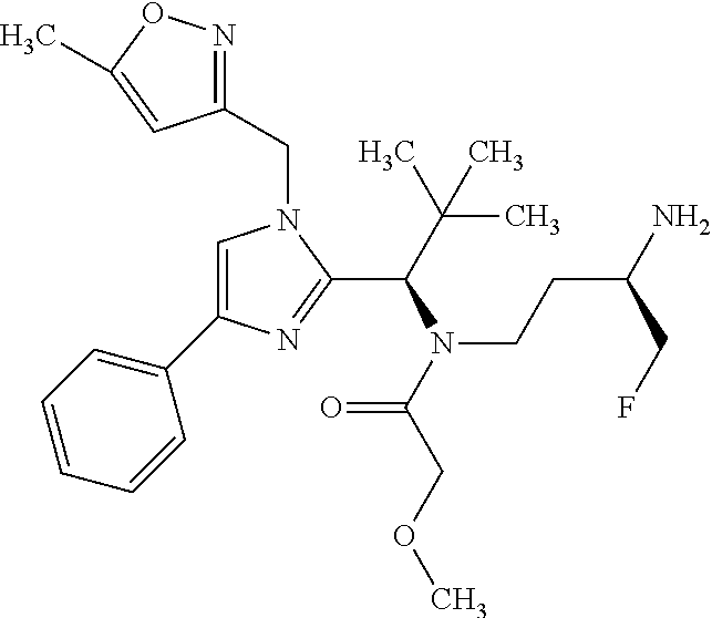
C1=C(C2=CC=CC=C2)N=C(C(N(CCC(CF)N)C(=O)COC)C(C)(C)C)N1CC1=NOC(C)=C1
